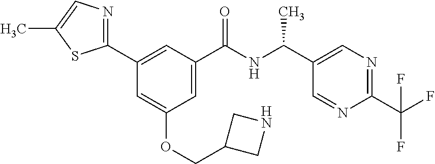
C1(C2=CC(C(NC(C3=CN=C(C(F)(F)F)N=C3)C)=O)=CC(OCC3CNC3)=C2)=NC=C(C)S1
